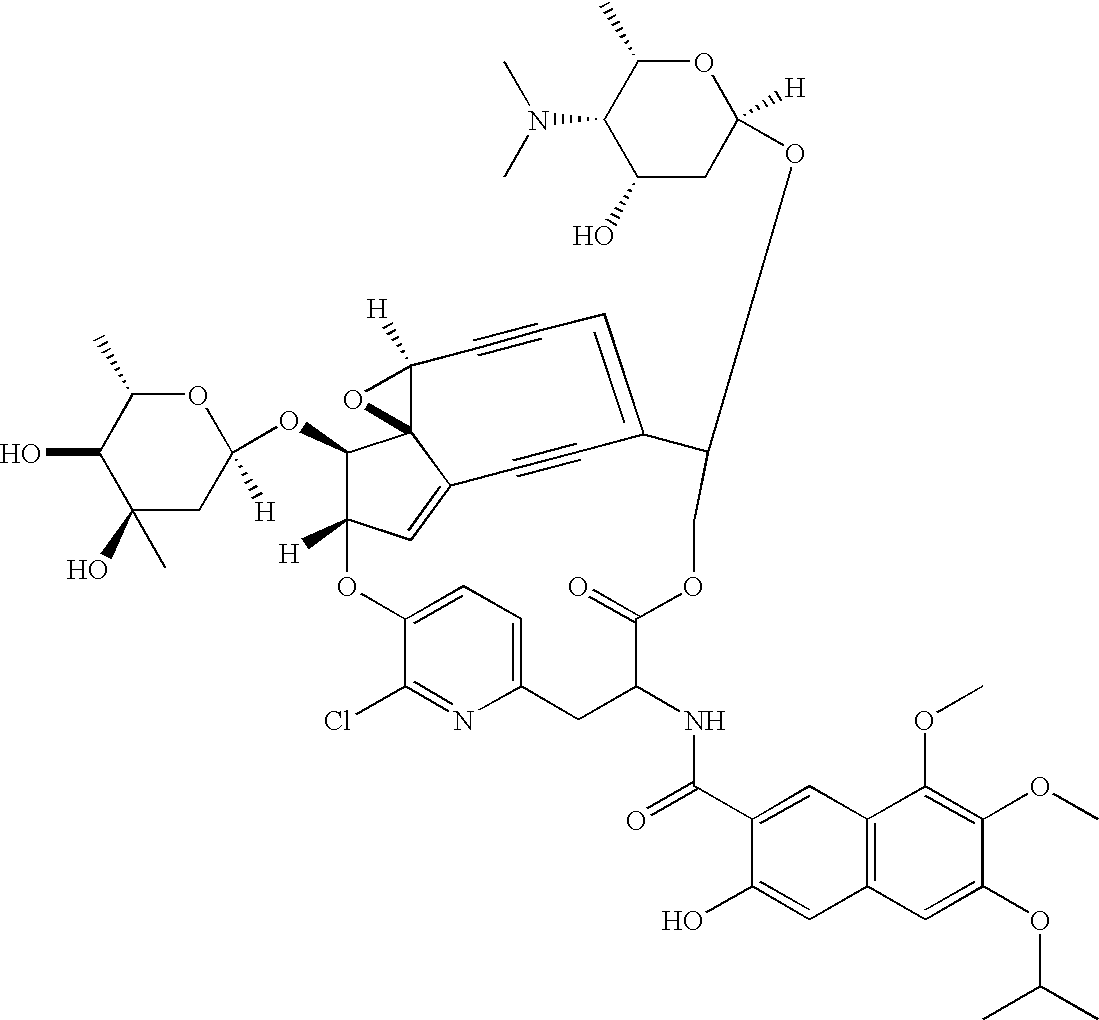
C1(O)C(C)(O)CC([H])(OC2C3([H])C=C4C25C([H])(O5)C#CC=C(C#C4)C(OC2([H])OC(C)C(N(C)C)C(O)C2)COC(=O)C(NC(C2=CC4=C(C=C2O)C=C(OC(C)C)C(OC)=C4OC)=O)CC2=CC=C(O3)C(Cl)=N2)OC1C
